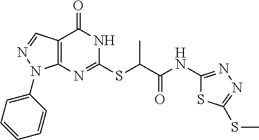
C12=C(N=C(SC(C(NC3=NN=C(SC)S3)=O)C)NC1=O)N(C1=CC=CC=C1)N=C2
